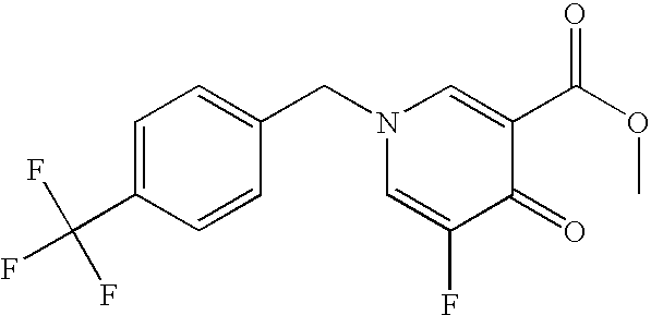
C1=C(C(F)(F)F)C=CC(CN2C=C(F)C(=O)C(C(OC)=O)=C2)=C1
